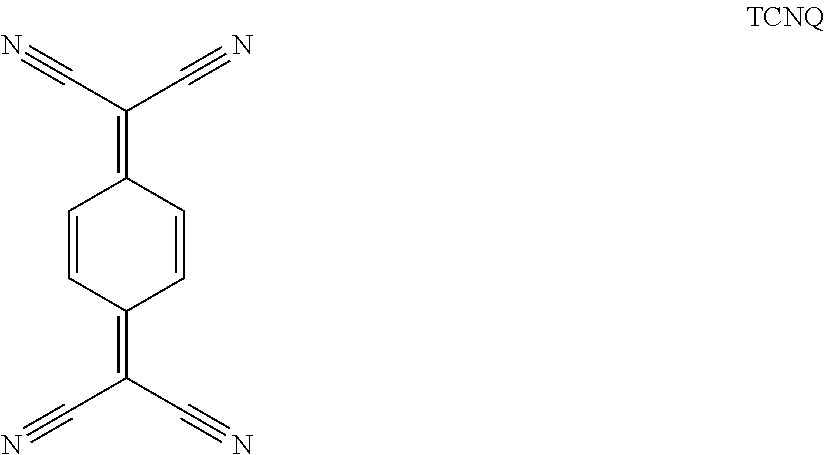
C1(=C(C#N)C#N)C=CC(=C(C#N)C#N)C=C1
